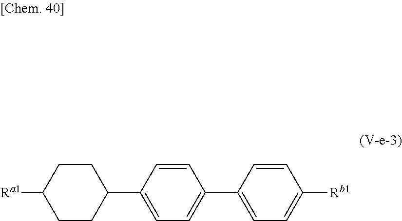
C1=CC(C2CCC([Ra1])CC2)=CC=C1C1=CC=C([Rb1])C=C1
